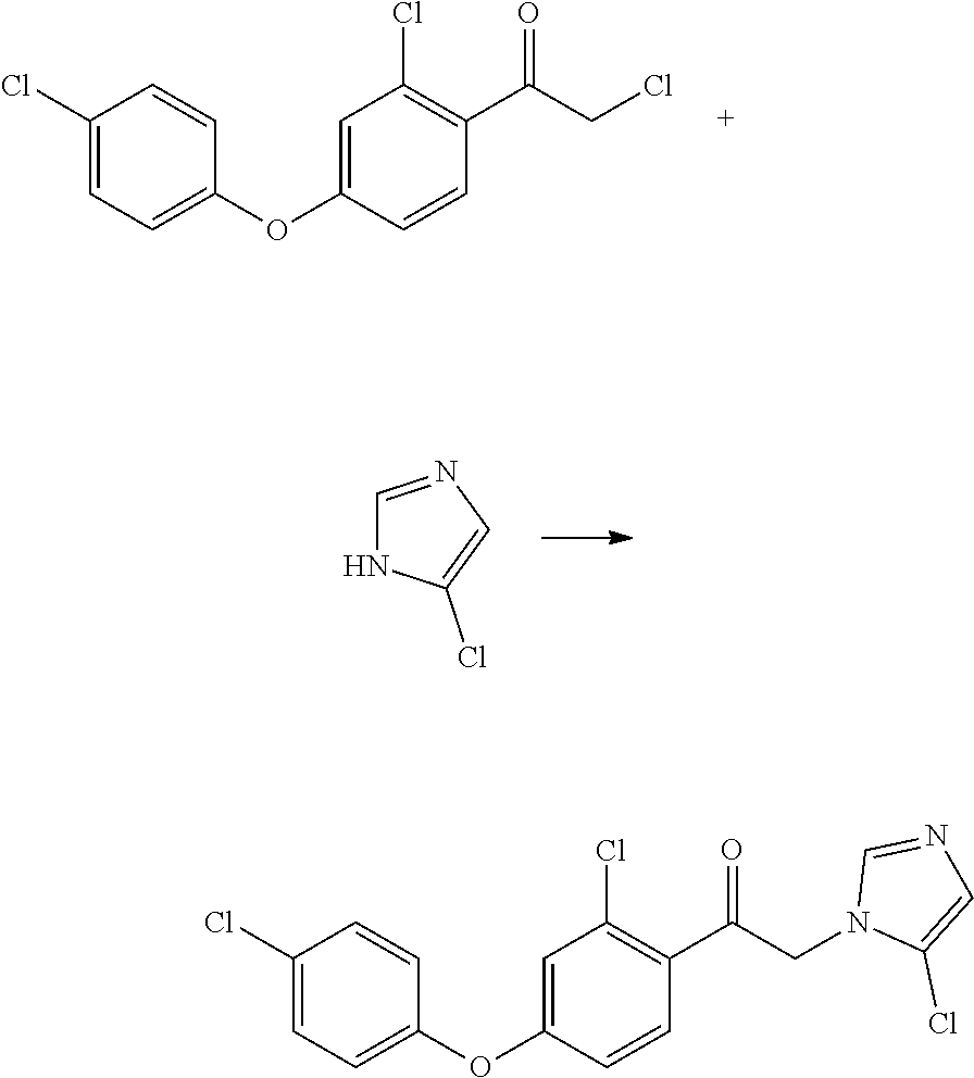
C1(Cl)=CC=C(OC2=CC(Cl)=C(C(CCl)=O)C=C2)C=C1.C1=NC=C(Cl)N1.C1(Cl)=CC=C(OC2=CC(Cl)=C(C(CN3C(Cl)=CN=C3)=O)C=C2)C=C1
